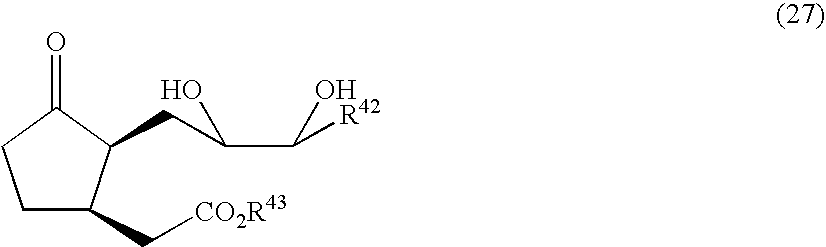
C1C(C[CO2R43])C(CC(C([R42])O)O)C(=O)C1
